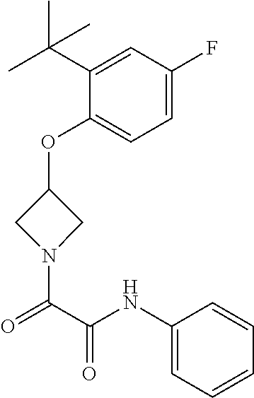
C1(OC2CN(C(C(NC3=CC=CC=C3)=O)=O)C2)=CC=C(F)C=C1C(C)(C)C
